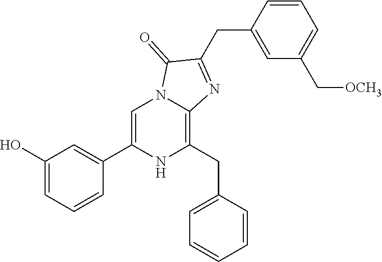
C1(O)=CC=CC(C2=CN3C(=C(CC4=CC=CC=C4)N2)N=C(CC2=CC(C[OCH3])=CC=C2)C3=O)=C1
